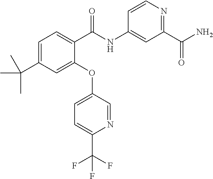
C1(OC2=CC=C(C(F)(F)F)N=C2)=CC(C(C)(C)C)=CC=C1C(NC1=CC(C(N)=O)=NC=C1)=O
